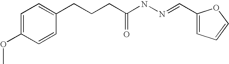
C1=C(OC)C=CC(CCCC(NN=CC2=CC=CO2)=O)=C1
